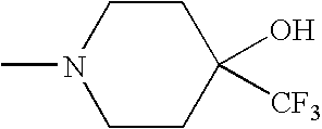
C1CN(C)CCC1(O)[CF3]
